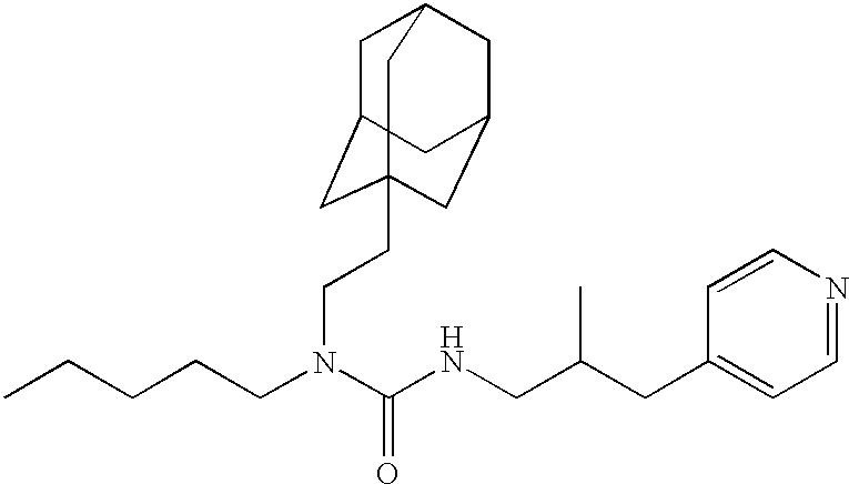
CCCCCN(C(NCC(CC1=CC=NC=C1)C)=O)CCC12CC3CC(CC(C1)C3)C2
